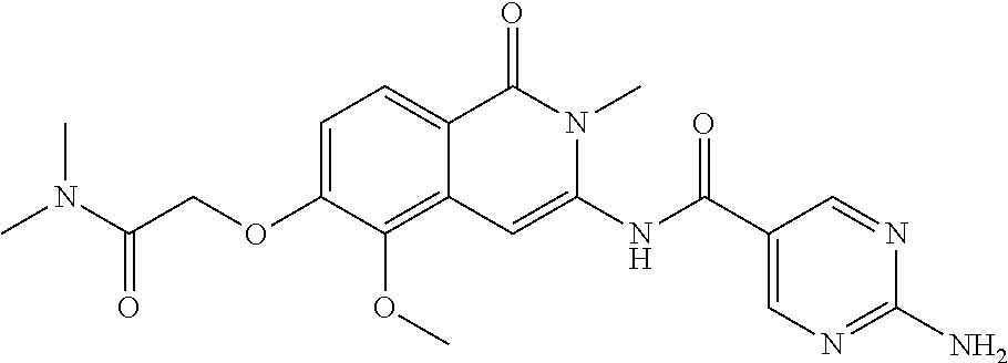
C1=C(OCC(N(C)C)=O)C(OC)=C2C(=C1)C(=O)N(C)C(NC(=O)C1=CN=C(N)N=C1)=C2
